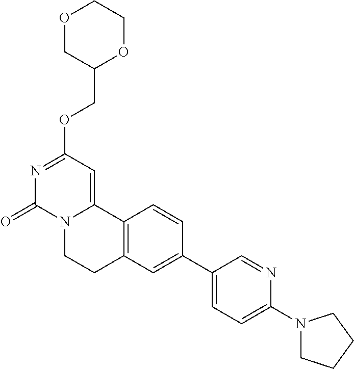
O1CC(COC2=NC(=O)N3C(=C2)C2=C(CC3)C=C(C3=CC=C(N4CCCC4)N=C3)C=C2)OCC1
